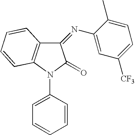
C1(=NC2=CC([CF3])=CC=C2C)C2=C(N(C3=CC=CC=C3)C1=O)C=CC=C2
